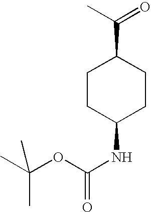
C1CC(C(C)=O)CCC1NC(=O)OC(C)(C)C
